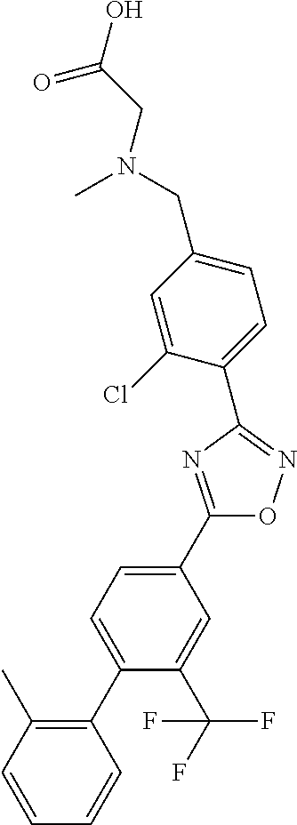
C1(C2=CC=C(C3=NC(C4=CC=C(CN(CC(=O)O)C)C=C4Cl)=NO3)C=C2C(F)(F)F)=C(C)C=CC=C1
